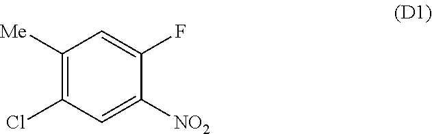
C1([Me])=C(Cl)C=C([NO2])C(F)=C1
